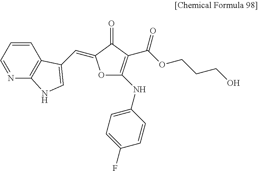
C1=CC=NC2=C1C(C=C1OC(NC3=CC=C(F)C=C3)=C(C(OCCCO)=O)C1=O)=CN2
